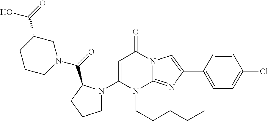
N1(CCCCC)C2=NC(C3=CC=C(Cl)C=C3)=CN2C(=O)C=C1N1CCCC1C(N1CCCC(C(=O)O)C1)=O
